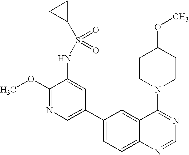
C1(OC)=NC=C(C2=CC=C3C(=C2)C(N2CCC(OC)CC2)=NC=N3)C=C1NS(C1CC1)(=O)=O
